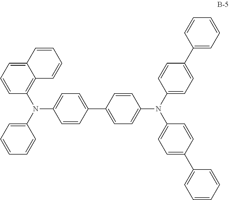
C1=C2C(=C(N(C3=CC=C(C4=CC=C(N(C5=CC=C(C6=CC=CC=C6)C=C5)C5=CC=C(C6=CC=CC=C6)C=C5)C=C4)C=C3)C3=CC=CC=C3)C=C1)C=CC=C2
